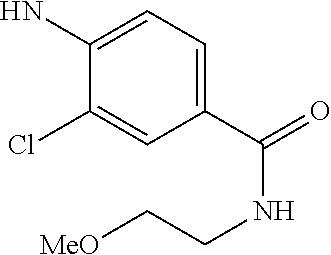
C1(C(=O)NCC[MeO])=CC=C(N)C(Cl)=C1
